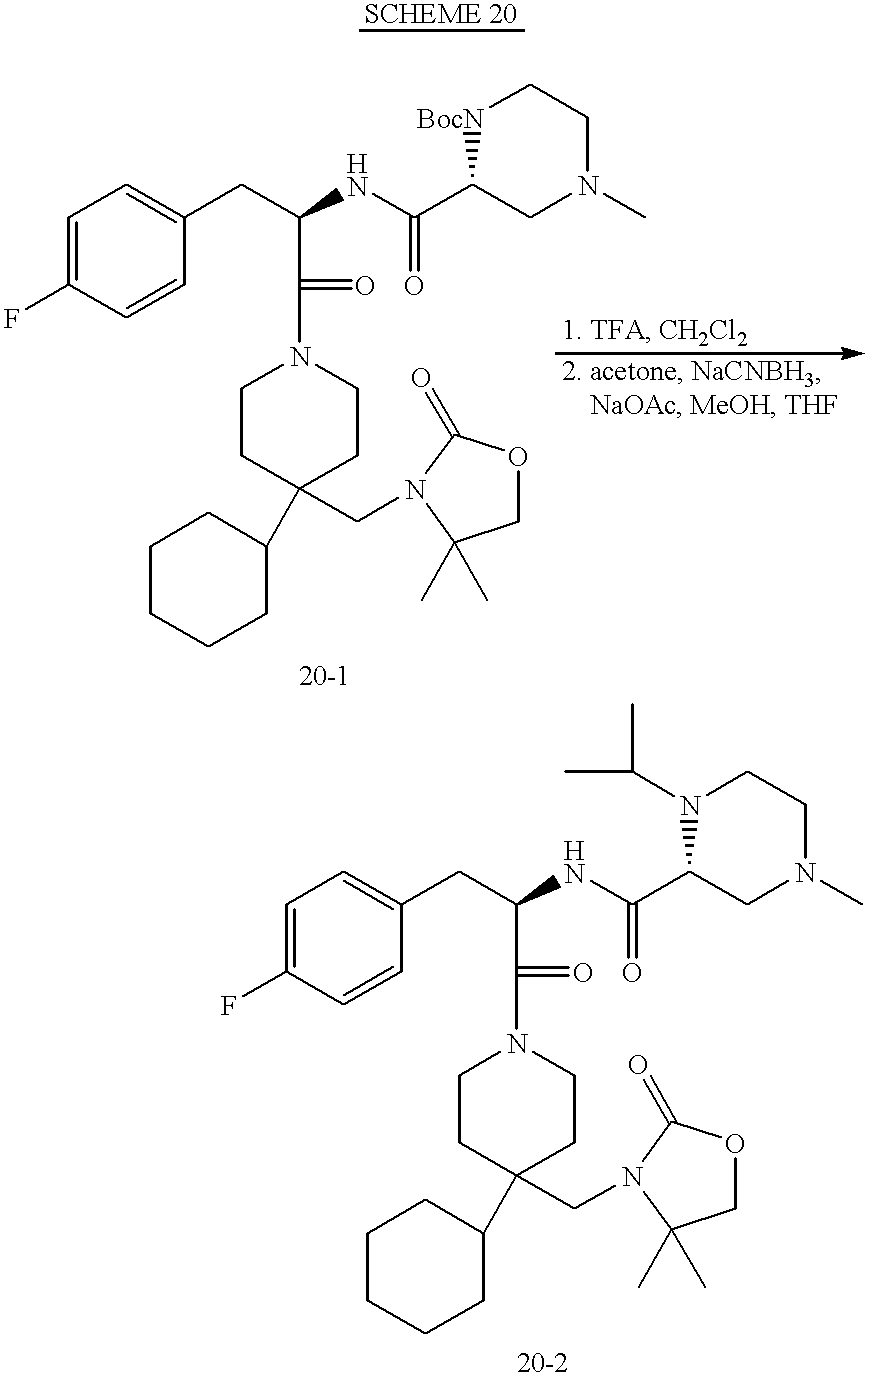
C1=C(F)C=CC(CC(C(=O)N2CCC(CN3C(=O)OCC3(C)C)(C3CCCCC3)CC2)NC(C2CN(C)CC[BocN]2)=O)=C1.C1=C(F)C=CC(CC(C(=O)N2CCC(CN3C(=O)OCC3(C)C)(C3CCCCC3)CC2)NC(C2CN(C)CCN2C(C)C)=O)=C1
